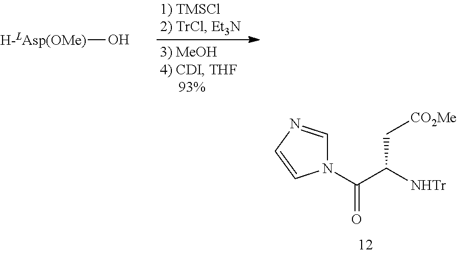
N1(C(C([NHTr])C[CO2Me])=O)C=NC=C1.[H-LAsp(OMe)]O
